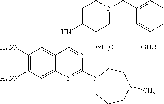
C1([H3CO])=C([H3CO])C=C2C(=C1)C(NC1CCN(CC3=CC=CC=C3)CC1)=NC(N1CCCN(C)CC1)=N2
